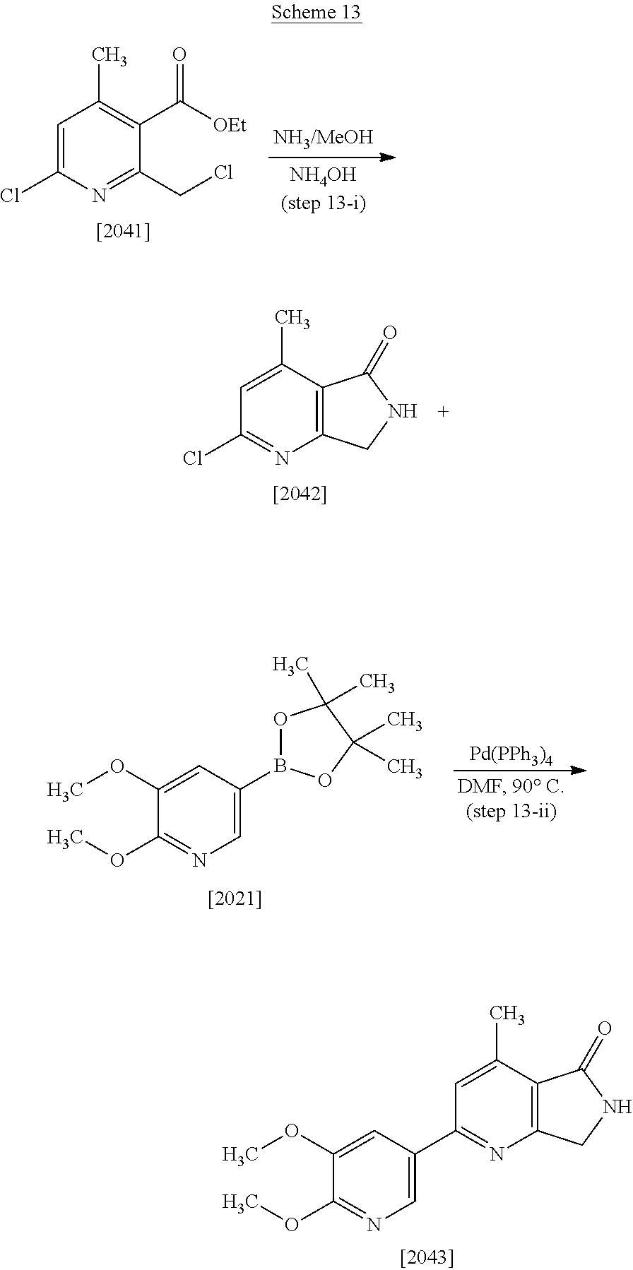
C1=C(B2OC(C)(C)C(C)(C)O2)C=C(OC)C(OC)=N1.[Pd(PPh3)4].C1=C(Cl)N=C(CCl)C(C([OEt])=O)=C1C.C1=C(C)C2=C(N=C1Cl)CNC2=O.C1=C(C)C2=C(N=C1C1=CN=C(OC)C(OC)=C1)CNC2=O
